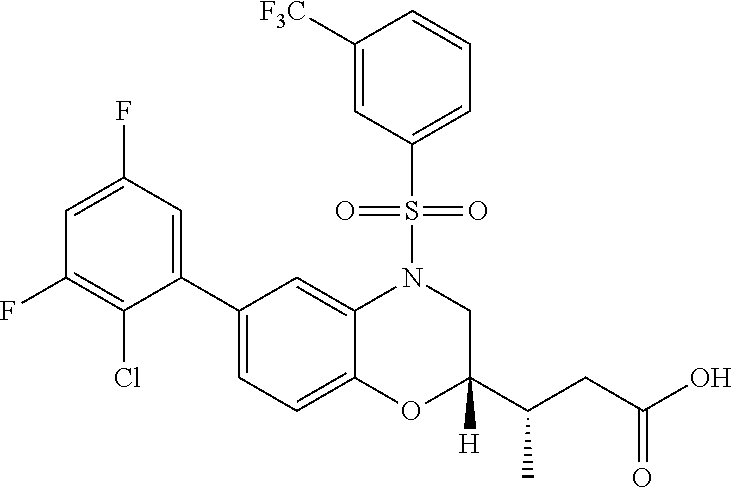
C1(C2=CC=C3C(=C2)N(S(C2=CC=CC([F3C])=C2)(=O)=O)CC(C(CC(O)=O)C)([H])O3)=CC(F)=CC(F)=C1Cl
